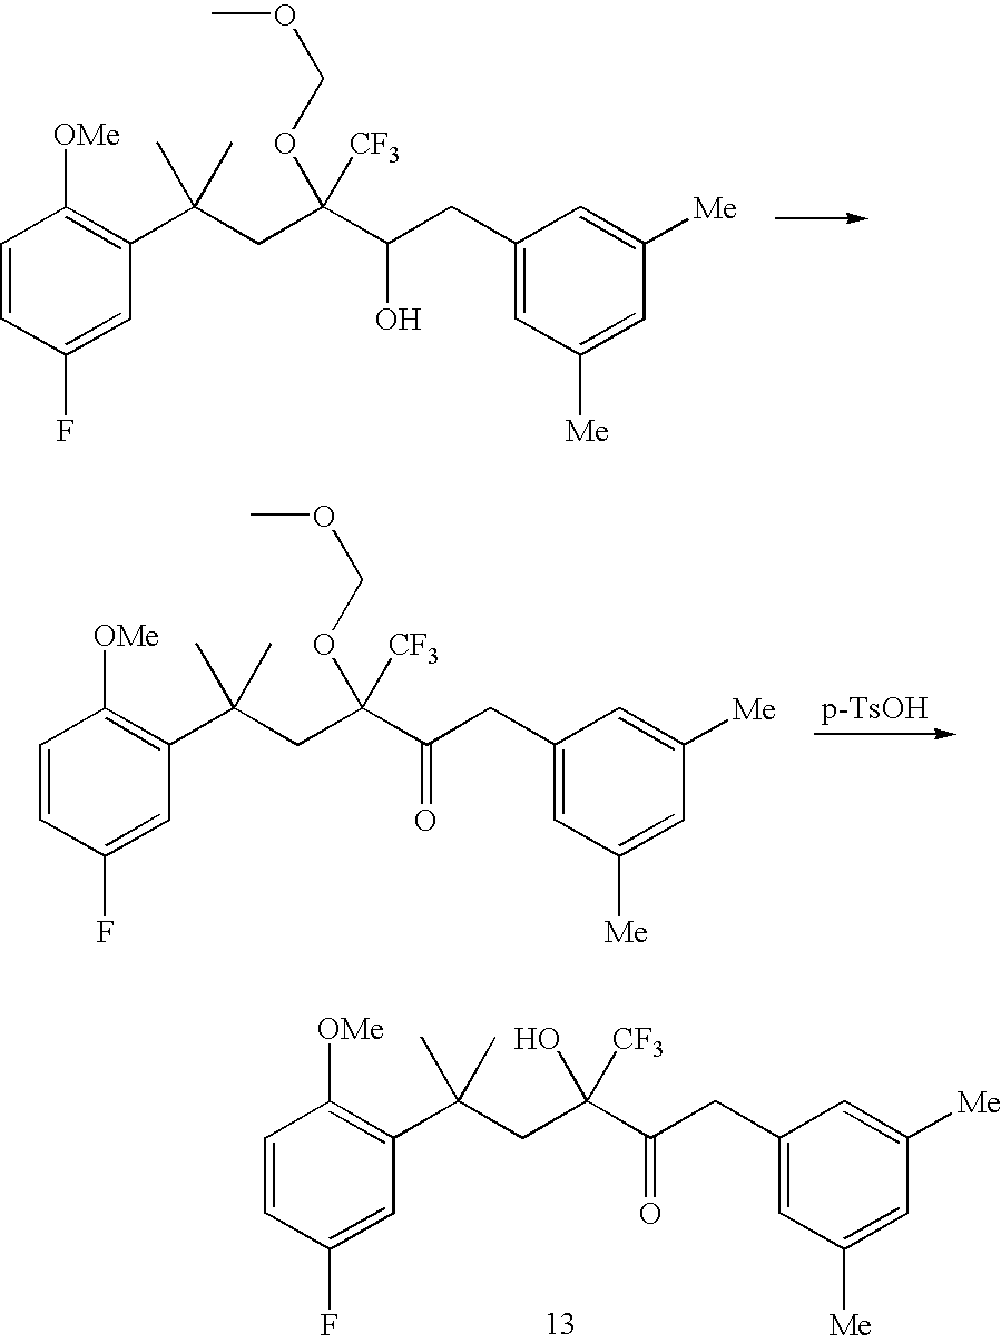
C1=CC(F)=CC(C(CC(C(CC2=CC([Me])=CC([Me])=C2)=O)(OCOC)[CF3])(C)C)=C1[OMe].C1=CC(F)=CC(C(CC(C(CC2=CC([Me])=CC([Me])=C2)=O)(O)[CF3])(C)C)=C1[OMe].C1=CC(F)=CC(C(CC(C(CC2=CC([Me])=CC([Me])=C2)O)(OCOC)[CF3])(C)C)=C1[OMe]
